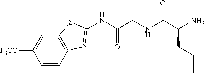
C1=CC2=C(C=C1[F3CO])SC(NC(CNC(C(N)CCC)=O)=O)=N2
